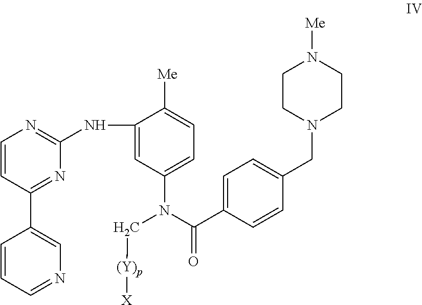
C1=CC(C2=CN=CC=C2)=NC(NC2=CC(N(C(C3=CC=C(CN4CCN([Me])CC4)C=C3)=O)C[(Y)p][X])=CC=C2[Me])=N1
